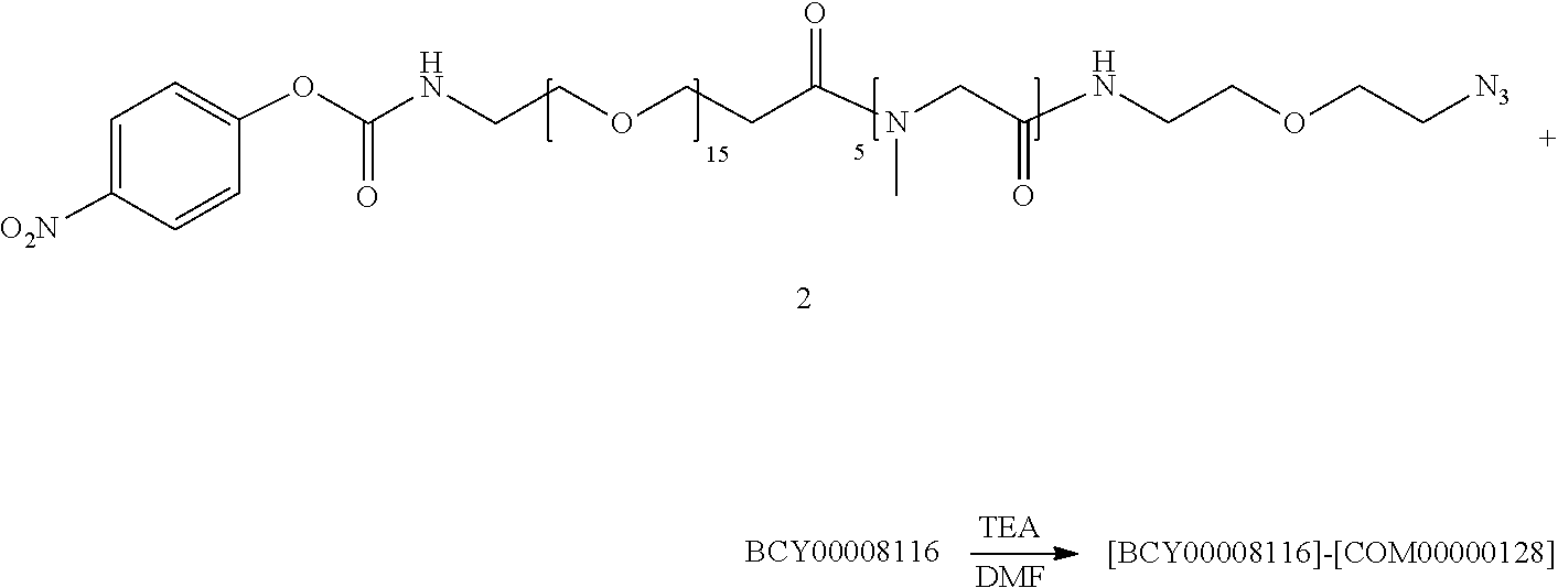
C1=CC([O2N])=CC=C1OC(=O)NCCOCCC(N(CC(NCCOCC[N3])=O)C)=O.[DMF]
